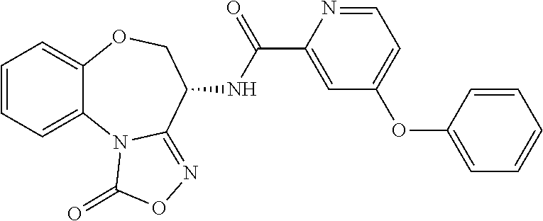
C1=CC=C2C(=C1)OCC(NC(C1=CC(OC3=CC=CC=C3)=CC=N1)=O)C1=NOC(=O)N21
